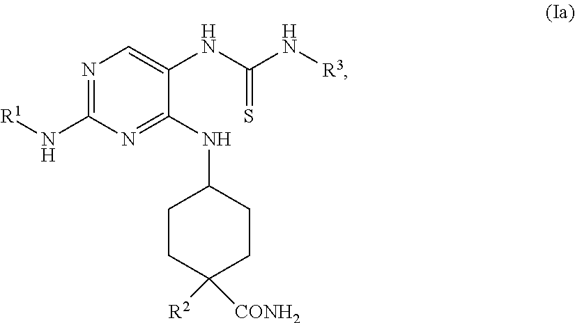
N1=C(N[R1])N=C(NC2CCC([R2])([CONH2])CC2)C(NC(=S)N[R3])=C1
